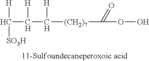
C(C(C([(CH2)7]C(OO)=O)[H])[H])([H])[SO3H]
